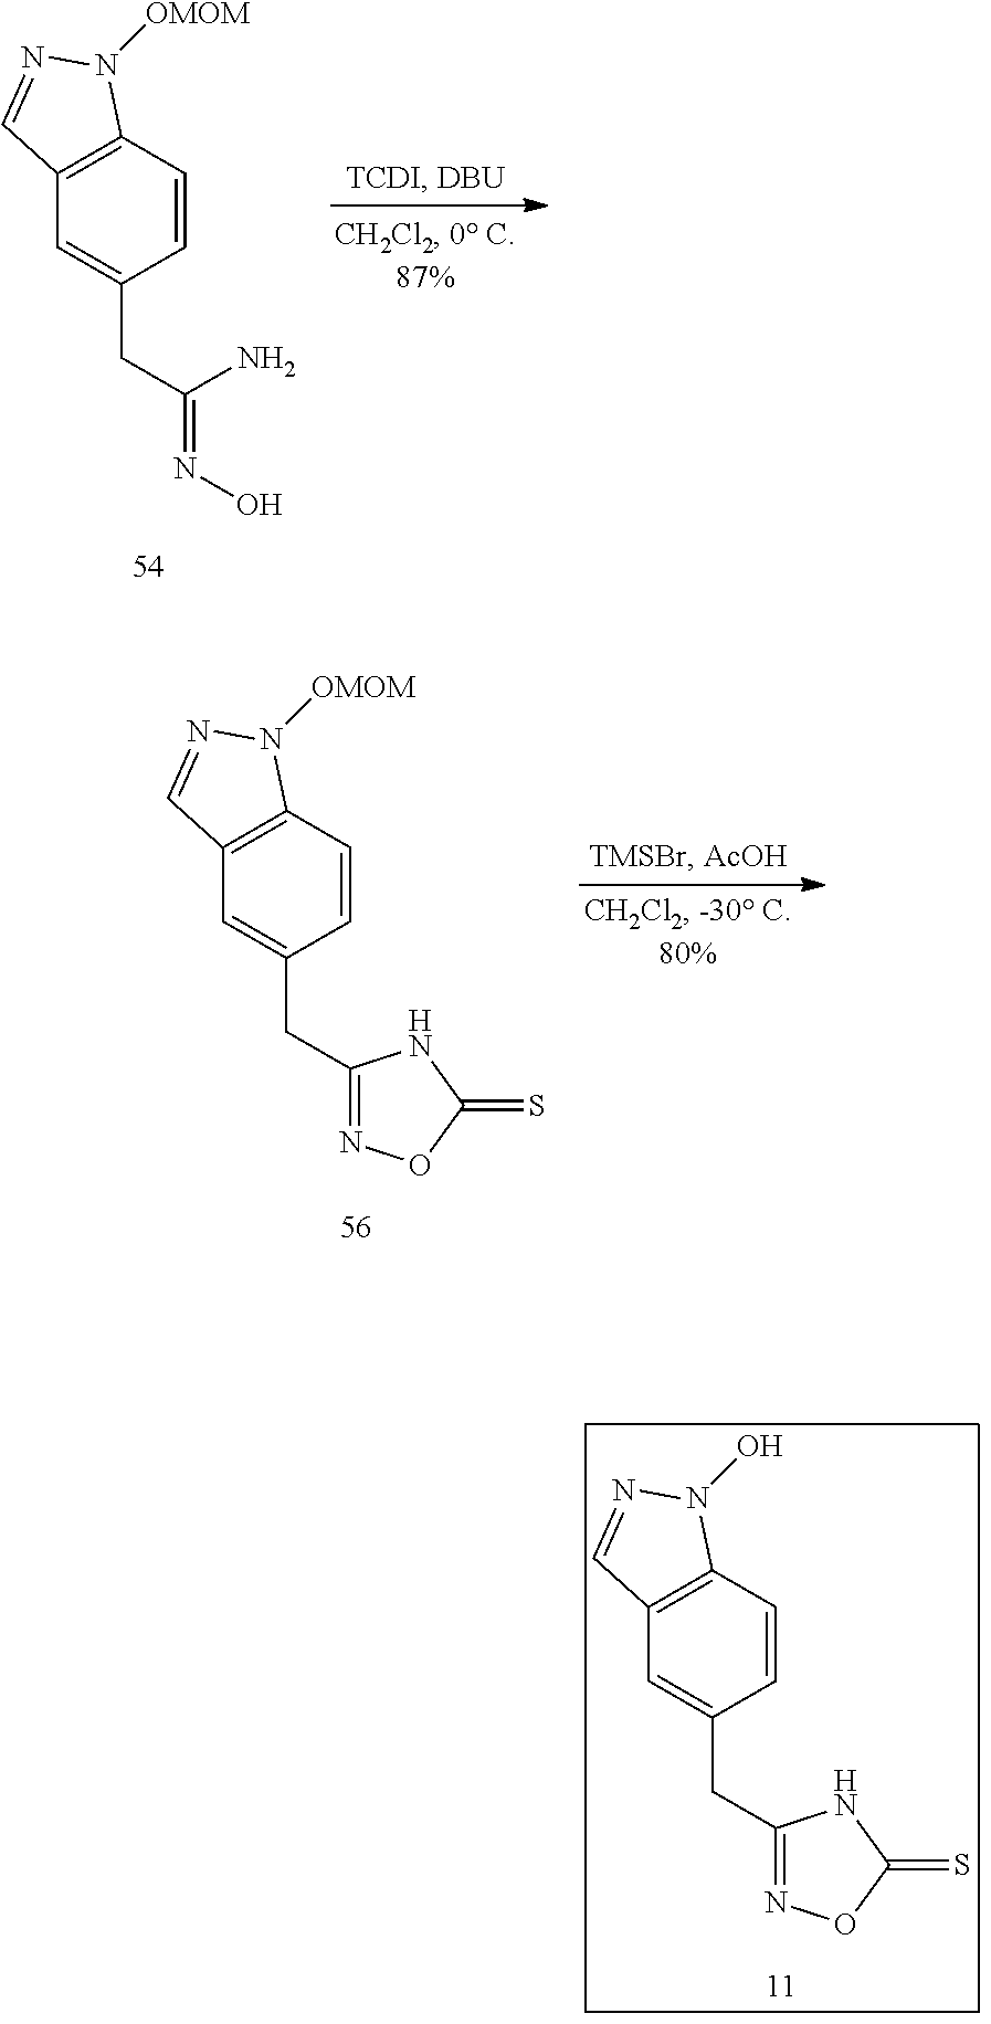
C1=CC2=C(C=C1CC(=NO)N)C=NN2[OMOM].C1=CC2=C(C=C1CC1=NOC(=S)N1)C=NN2[OMOM].C1=CC2=C(C=C1CC1=NOC(=S)N1)C=NN2O
